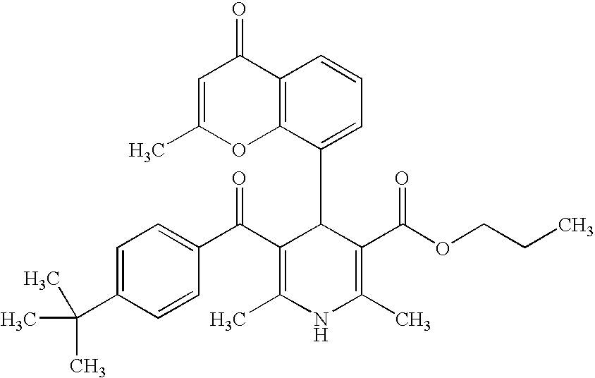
C1=C(C)OC2=C(C1=O)C=CC=C2C1C(C(C2=CC=C(C(C)(C)C)C=C2)=O)=C(C)NC(C)=C1C(OCCC)=O
